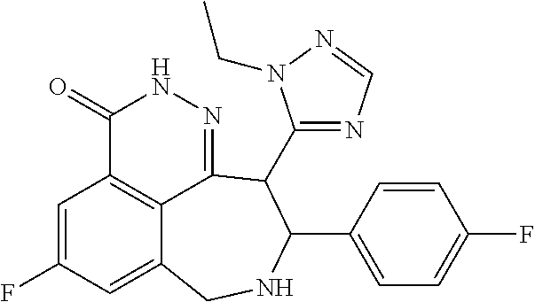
C1=C(F)C=C2C3=C1C(=O)NN=C3C(C1=NC=NN1CC)C(C1=CC=C(F)C=C1)NC2
